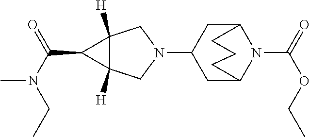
N1(C2CC3N(C(=O)OCC)C(C2)CCC3)CC2([H])C([H])(C1)C2C(N(C)CC)=O
